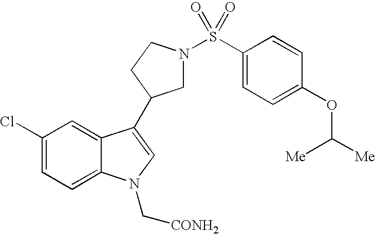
C1(Cl)=CC=C2C(=C1)C(C1CN(S(C3=CC=C(OC([Me])[Me])C=C3)(=O)=O)CC1)=CN2C[CONH2]
